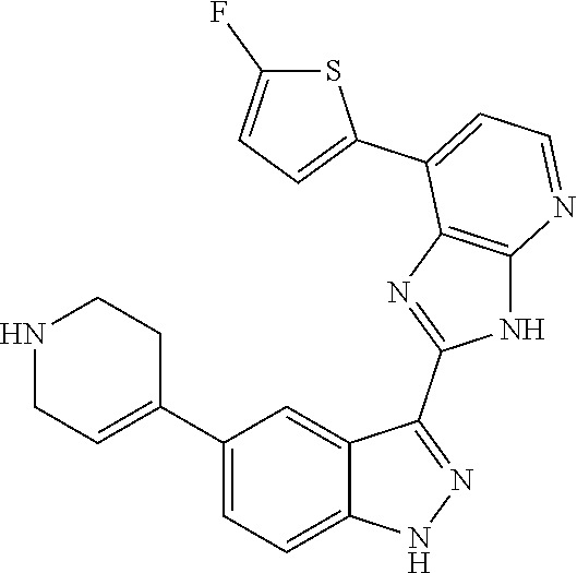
C1(C2=CC=C3C(=C2)C(C2=NC4=C(N2)N=CC=C4C2=CC=C(F)S2)=NN3)=CCNCC1
